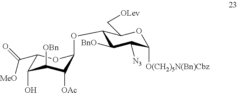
C1(OC2C([OAc])C([OBn])C(O)C(C(=O)[MeO])O2)C([BnO])C([N3])C([O(CH2)5N(Bn)Cbz])OC1C[OLev]
